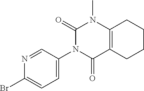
C1(=O)N(C2=CC=C(Br)N=C2)C(=O)C2=C(N1C)CCCC2
